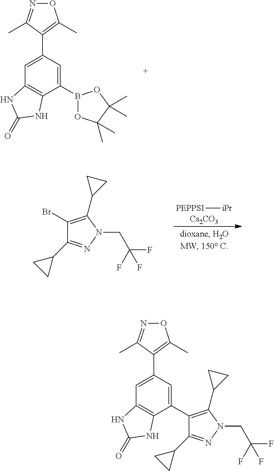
O1N=C(C)C(C2=CC3=C(C(B4OC(C)(C)C(C)(C)O4)=C2)NC(=O)N3)=C1C.C1(Br)=C(C2CC2)N(CC(F)(F)F)N=C1C1CC1.[PEPPSI][iPr].[Cs2CO3].O1N=C(C)C(C2=CC3=C(C(C4=C(C5CC5)N(CC(F)(F)F)N=C4C4CC4)=C2)NC(=O)N3)=C1C
